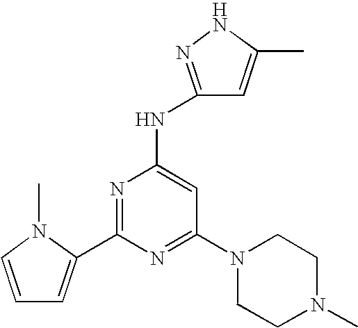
N(C1=CC(N2CCN(C)CC2)=NC(C2=CC=CN2C)=N1)C1=NNC(C)=C1
